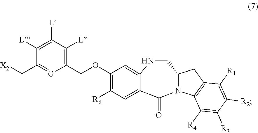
N1CC2N(C(=O)C3=CC([R6])=C(OCC4=C([L])C([L])=C([L])C(C[X2])=[G]4)C=C13)C1=C(C2)C([R1])=C([R2])C([R3])=C1[R4]
